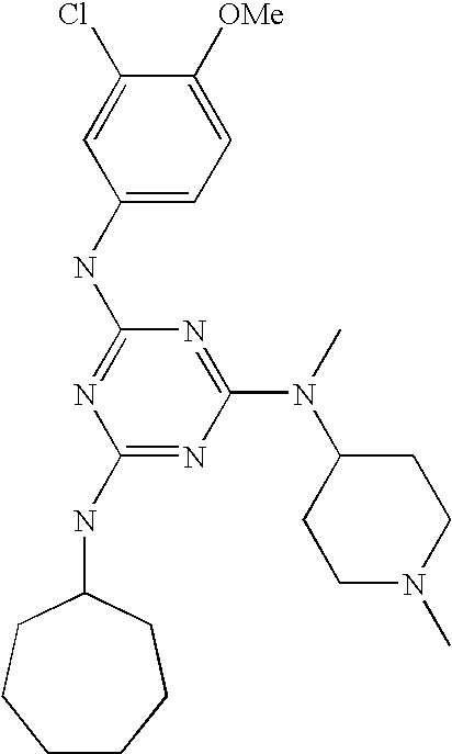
C1(NC2=NC(NC3CCCCCC3)=NC(N(C3CCN(C)CC3)C)=N2)=CC=C([OMe])C(Cl)=C1
